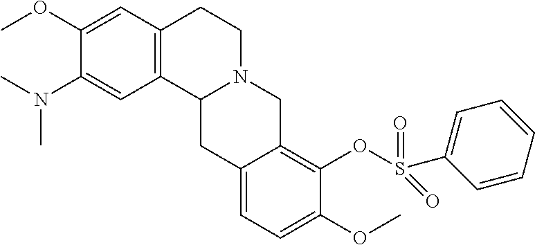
C1(N(C)C)=CC2=C(C=C1OC)CCN1C2CC2=CC=C(OC)C(OS(C3=CC=CC=C3)(=O)=O)=C2C1
